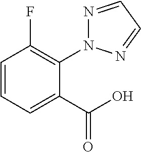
N1=CC=NN1C1=C(F)C=CC=C1C(O)=O
